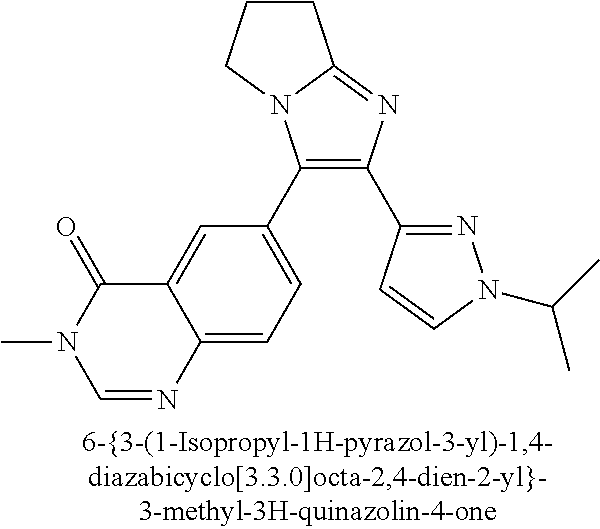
C1(C2=CC=C3C(=C2)C(=O)N(C)C=N3)=C(C2=NN(C(C)C)C=C2)N=C2N1CCC2
